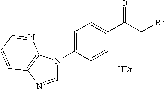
C1(C(CBr)=O)=CC=C(N2C=NC3=C2N=CC=C3)C=C1.Br
